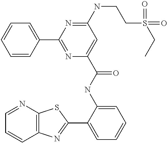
C1=NC2=C(C=C1)N=C(C1=CC=CC=C1NC(=O)C1=CC(NCCS(CC)(=O)=O)=NC(C3=CC=CC=C3)=N1)S2
